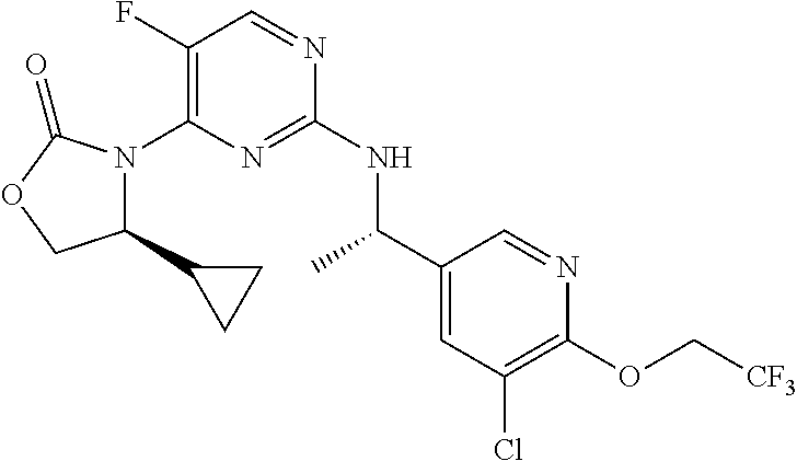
C1(C2CC2)N(C2=C(F)C=NC(NC(C3=CC(Cl)=C(OC[CF3])N=C3)C)=N2)C(=O)OC1
